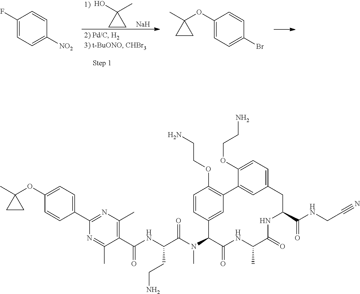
C1(F)=CC=C([NO2])C=C1.C1CC1(O)C.[Na].C1(OC2(C)CC2)=CC=C(Br)C=C1.C1(OC2(C)CC2)=CC=C(C2=NC(C)=C(C(NC(C(N(C3C(=O)NC(C)C(=O)NC(C(NCC#N)=O)CC4=CC=C(OCCN)C(=C4)C4=C(OCCN)C=CC3=C4)C)=O)CCN)=O)C(C)=N2)C=C1
